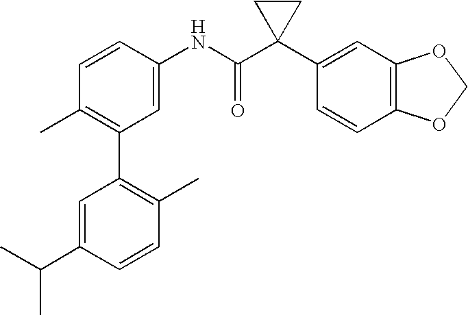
C1(NC(C2(C3=CC4=C(C=C3)OCO4)CC2)=O)=CC(C2=C(C)C=CC(C(C)C)=C2)=C(C)C=C1
